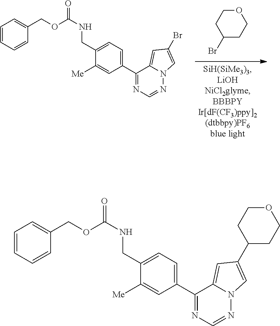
BrC1CCOCC1.N12N=CN=C(C3=CC=C(CNC(OCC4=CC=CC=C4)=O)C([Me])=C3)C1=CC(Br)=C2.N12N=CN=C(C3=CC=C(CNC(OCC4=CC=CC=C4)=O)C([Me])=C3)C1=CC(C1CCOCC1)=C2
